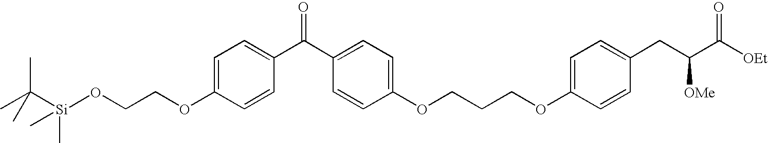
C1=C(OCCO[Si](C)(C)C(C)(C)C)C=CC(C(C2=CC=C(OCCCOC3=CC=C(CC(C([OEt])=O)[OMe])C=C3)C=C2)=O)=C1
